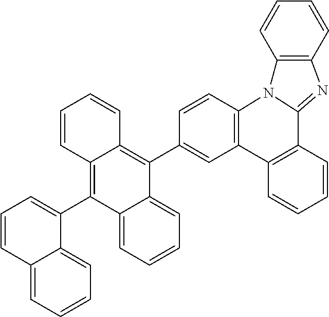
C12=C(C3=CC=CC4=CC=CC=C34)C3=CC=CC=C3C(C3=CC4=C(C=C3)N3C(=NC5=C3C=CC=C5)C3=C4C=CC=C3)=C1C=CC=C2
